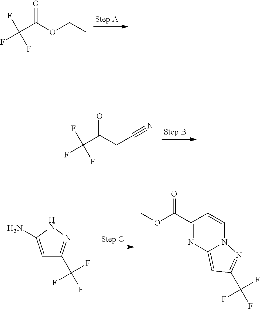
FC(F)(F)C(CC#N)=O.FC(F)(F)C(OCC)=O.C1=C(N)NN=C1C(F)(F)F.COC(=O)C1=NC2=CC(C(F)(F)F)=NN2C=C1
